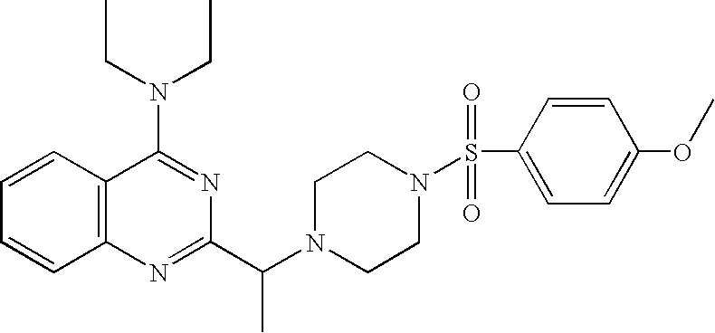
C1=CC2=C(C=C1)N=C(C(N1CCN(S(C3=CC=C(OC)C=C3)(=O)=O)CC1)C)N=C2N(CC)CC
